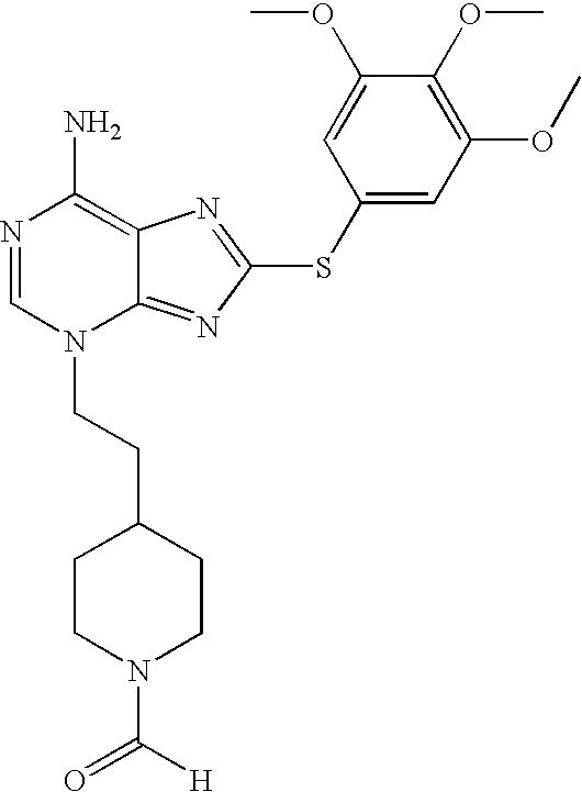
N1=CN(CCC2CCN(C([H])=O)CC2)C2=NC(SC3=CC(OC)=C(OC)C(OC)=C3)=NC2=C1N
